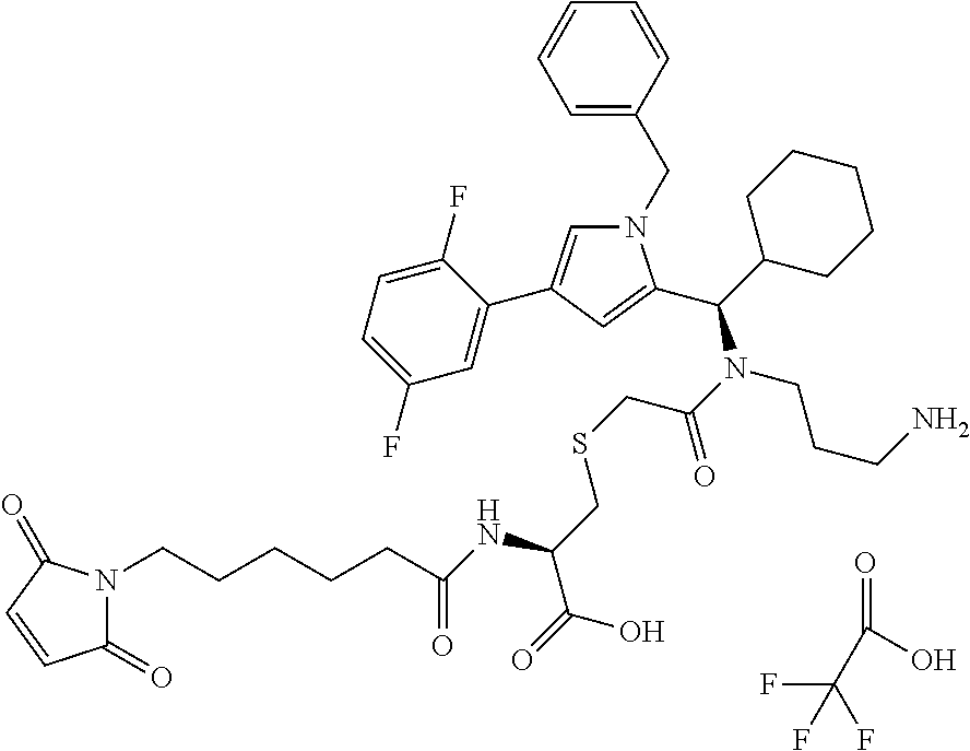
C(O)(=O)C(F)(F)F.N1(CC2=CC=CC=C2)C=C(C2=CC(F)=CC=C2F)C=C1C(C1CCCCC1)N(C(=O)CSCC(C(=O)O)NC(=O)CCCCCN1C(=O)C=CC1=O)CCCN
